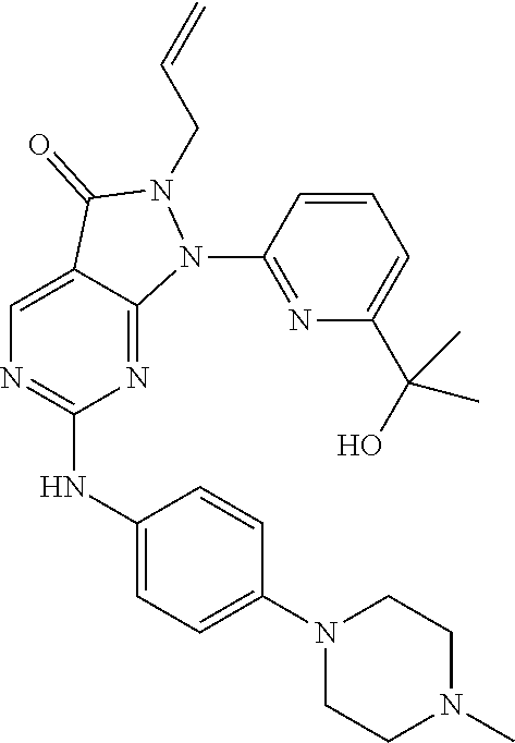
N1=C2C(=CN=C1NC1=CC=C(N3CCN(C)CC3)C=C1)C(=O)N(CC=C)N2C1=NC(C(O)(C)C)=CC=C1
